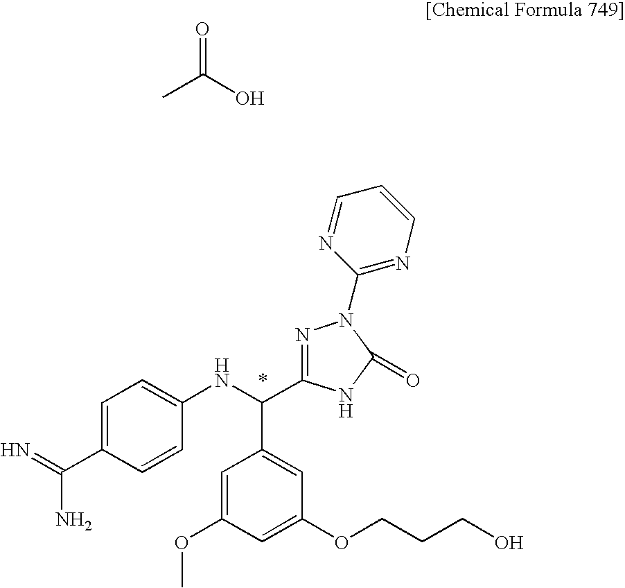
C1(C(=N)N)=CC=C(NC(C2=CC(OCCCO)=CC(OC)=C2)C2=NN(C3=NC=CC=N3)C(=O)N2)C=C1.CC(O)=O
